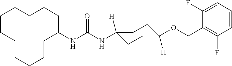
N(C(NC1([H])CCC([H])(OCC2=C(F)C=CC=C2F)CC1)=O)C1CCCCCCCCCCC1
